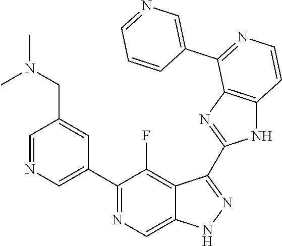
C1=NC=C(C2=NC=C3C(=C2F)C(C2=NC4=C(N2)C=CN=C4C2=CN=CC=C2)=NN3)C=C1CN(C)C
